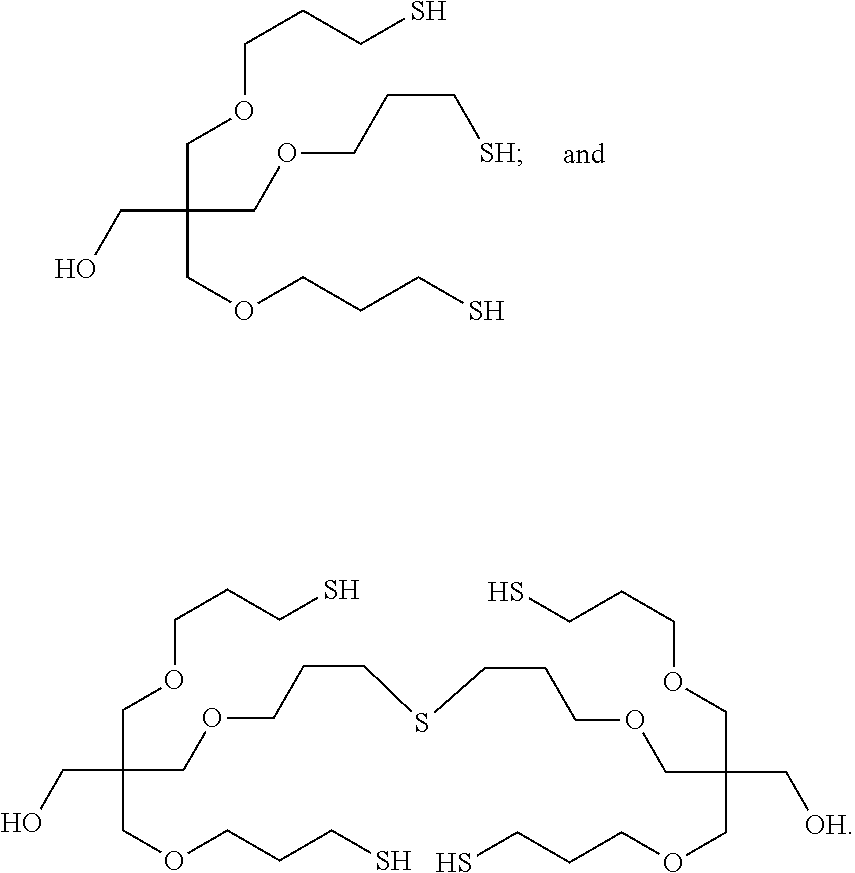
C(CO)(COCCCS)(COCCC[SH])COCCCS.C(CO)(COCCCS)(COCCCSCCCOCC(C[OH])(COCCCS)COCCCS)COCCCS
